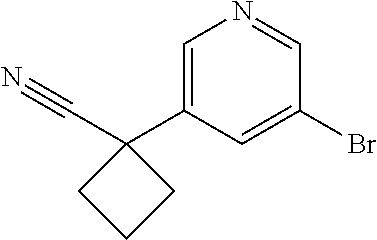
C1=C(C2(C#N)CCC2)C=C(Br)C=N1
